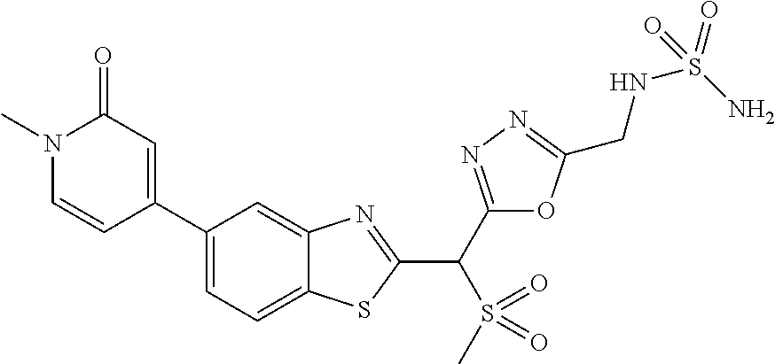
C1=C(C2=CC(=O)N(C)C=C2)C=C2C(=C1)SC(C(C1=NN=C(CNS(=O)(N)=O)O1)S(=O)(=O)C)=N2
